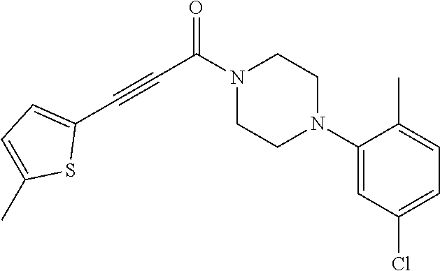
C1(N2CCN(C(=O)C#CC3=CC=C(C)S3)CC2)=CC(Cl)=CC=C1C
